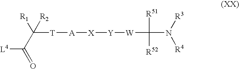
[L4]C(C([T][A][X][Y][W]C([R51])([R52])N([R3])[R4])([R1])[R2])=O
